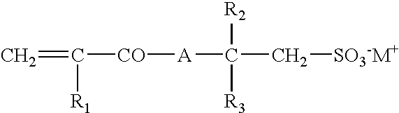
C=C([CO][A]C(C[SO3-M+])([R2])[R3])[R1]
